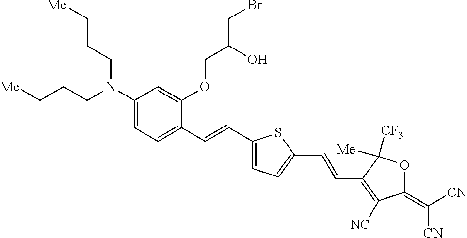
C1(N(CCC[Me])CCC[Me])=CC=C(C=CC2=CC=C(C=CC3=C([NC])C(=C([CN])[CN])OC3([Me])[CF3])S2)C(OCC(CBr)O)=C1
